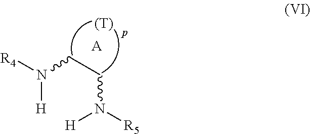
[(T)].[A].[H]N(CCN([H])[R4])[R5]
